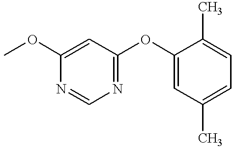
COC1=CC(OC2=CC(C)=CC=C2C)=NC=N1
